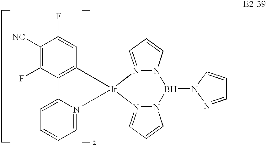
C1([NC])=C(F)C2=C(C=C1F)[Ir]1(N3=CC=CC=C23)N2=CC=CN2B(N2C=CC=N2)N2N1=CC=C2
